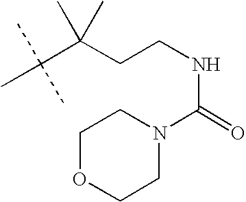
CC(C(CCNC(N1CCOCC1)=O)(C)C)(C)C
